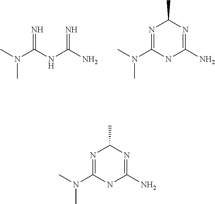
CN(C(NC(N)=N)=N)C.CN(C1=NC(C)N=C(N)N1)C.CN(C1=NC(C)N=C(N)N1)C
